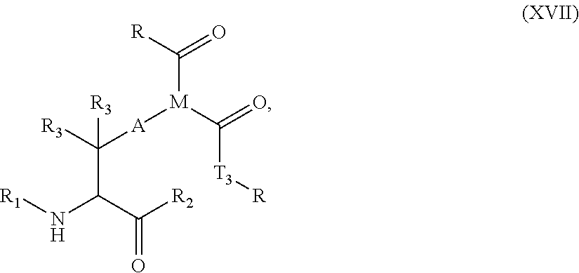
[R3]C([A][M](C(=O)[T3][R])C([R])=O)(C(C([R2])=O)N[R1])[R3]
